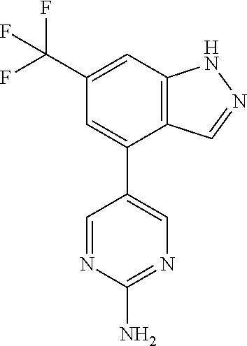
C12=C(C=C(C(F)(F)F)C=C1C1=CN=C(N)N=C1)NN=C2
